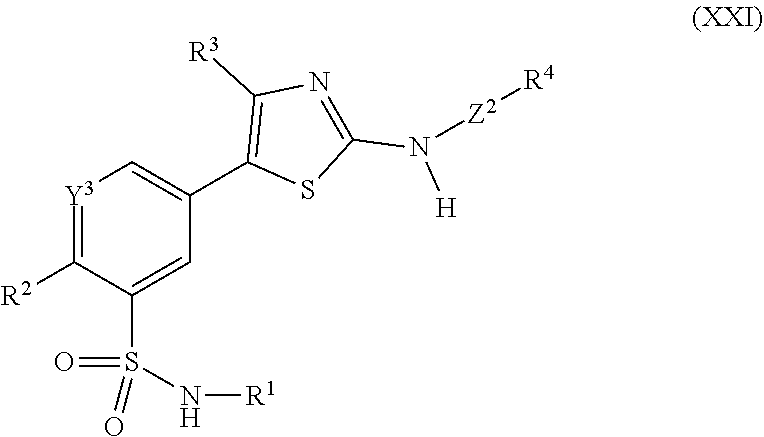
[Y3]1=C([R2])C(S(=O)(=O)N[R1])=CC(C2=C([R3])N=C(N([H])[Z2][R4])S2)=C1
